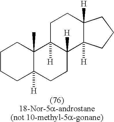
C1CCC2([H])C(C)(C1)C1([H])C([H])(CC2)C2([H])C([H])(CC1)CCC2
